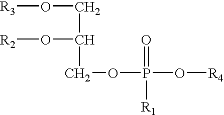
[R3]OCC(O[R2])COP(O[R4])(=O)[R1]
